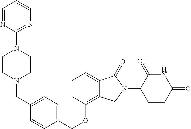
C(OC1=C2C(=CC=C1)C(=O)N(C1C(=O)NC(=O)CC1)C2)C1=CC=C(CN2CCN(C3=NC=CC=N3)CC2)C=C1
